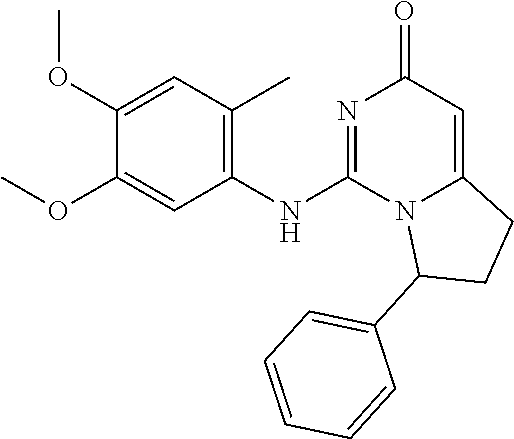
C1=C(OC)C(OC)=CC(C)=C1NC1=NC(=O)C=C2N1C(C1=CC=CC=C1)CC2
